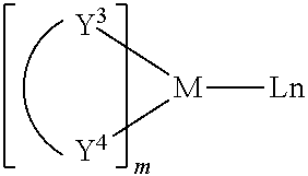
[M]([Y4])([Y3])[Ln]
